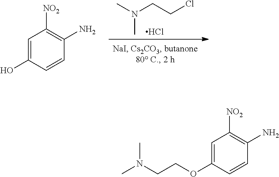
Cl.CN(C)CCCl.C1=C(O)C=CC(N)=C1[NO2].C1=C(OCCN(C)C)C=CC(N)=C1[NO2]
